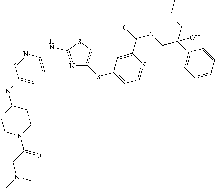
N1=C(NC2=CC=C(NC3CCN(C(CN(C)C)=O)CC3)C=N2)SC=C1SC1=CC=NC(C(=O)NCC(C2=CC=CC=C2)(O)CCC)=C1
